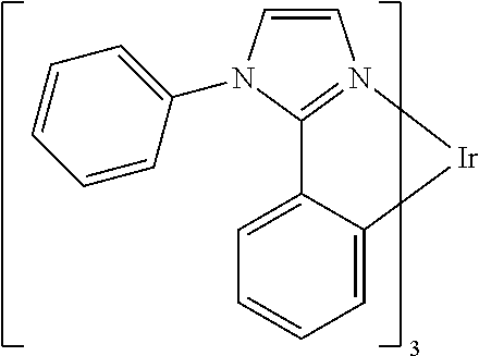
C1=C2C(=CC=C1)C1=N(C=CN1C1=CC=CC=C1)[Ir]2
